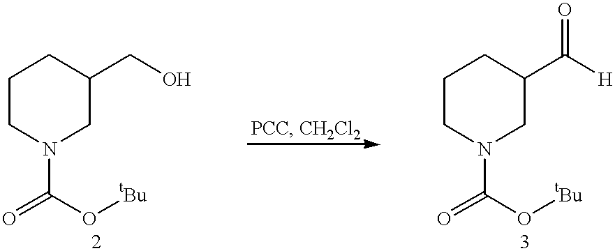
C1CN(C(=O)O[tBu])CC(CO)C1.C1CN(C(=O)O[tBu])CC(C(=O)[H])C1
